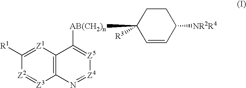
C1([R1])=[Z1]C2=C([Z3]=[Z2]1)N=[Z4][Z5]=C2[AB(CH2)n]C1([R3])C=CC([NR2R4])CC1
